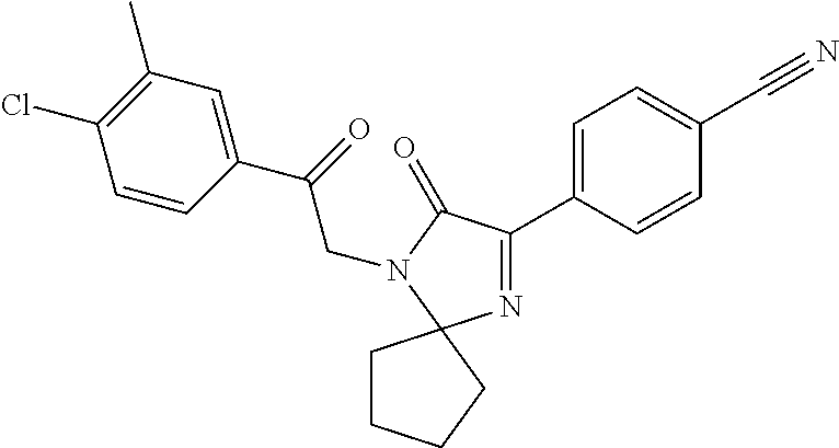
N1=C(C2=CC=C(C#N)C=C2)C(=O)N(CC(C2=CC(C)=C(Cl)C=C2)=O)C12CCCC2
